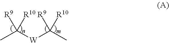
CC([W]C(C)([R9])[R10])([R9])[R10]
